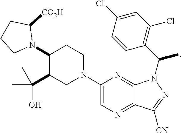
C1(N2C([CO2H])CCC2)C(C(O)(C)C)CN(C2=CN=C3C(=N2)N(C(C)C2=C(Cl)C=C(Cl)C=C2)N=C3[CN])CC1
